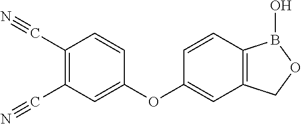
C1(C#N)=C(C#N)C=C(OC2=CC3=C(C=C2)B(O)OC3)C=C1
